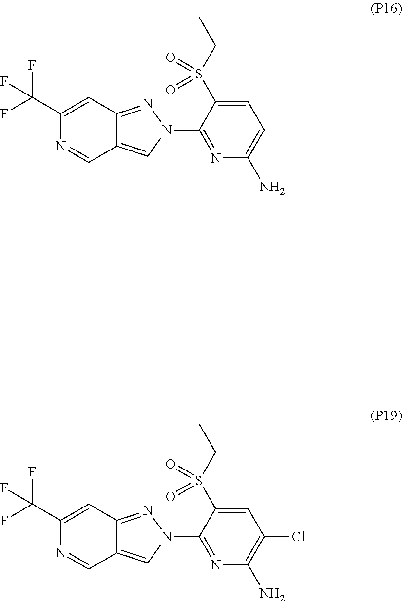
C1=C(S(CC)(=O)=O)C(N2N=C3C(=C2)C=NC(C(F)(F)F)=C3)=NC(N)=C1.C1=C(S(CC)(=O)=O)C(N2N=C3C(=C2)C=NC(C(F)(F)F)=C3)=NC(N)=C1Cl
